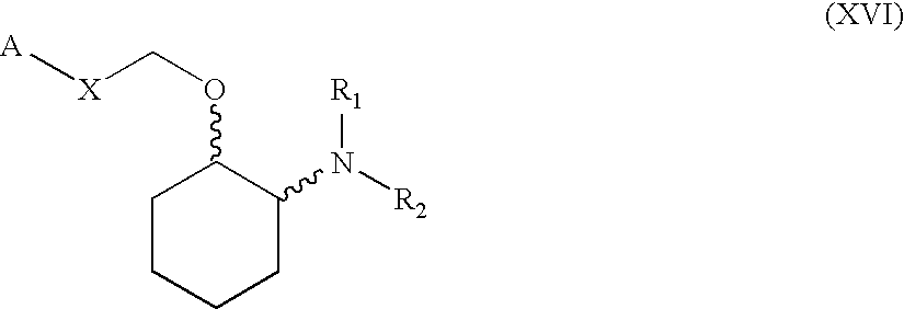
[A][X]COC1CCCCC1N([R1])[R2]
